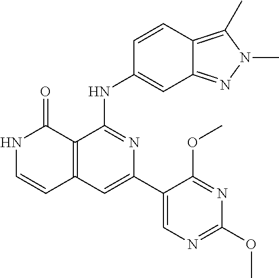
C1=CC(NC2=NC(C3=CN=C(OC)N=C3OC)=CC3=C2C(=O)NC=C3)=CC2=NN(C)C(C)=C12
